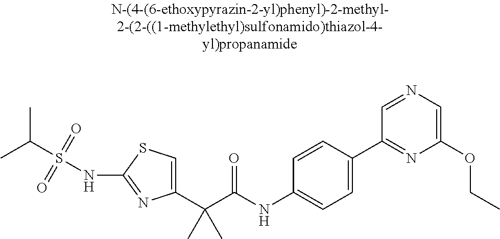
C1(C(C(NC2=CC=C(C3=NC(OCC)=CN=C3)C=C2)=O)(C)C)=CSC(NS(C(C)C)(=O)=O)=N1
